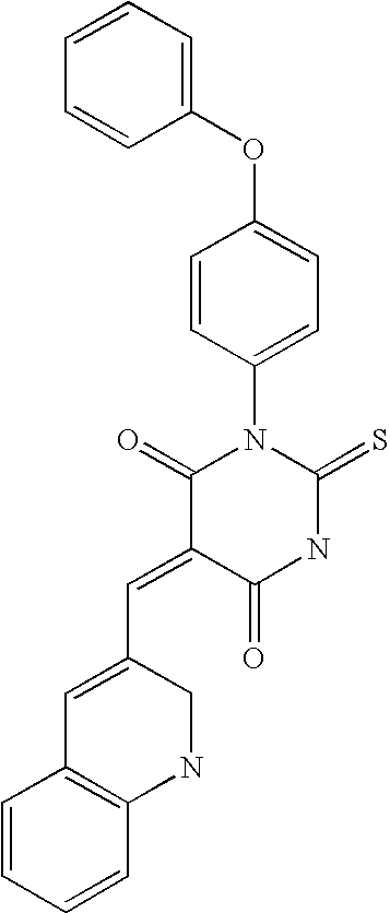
C1(OC2=CC=C(N3C(=O)C(=CC4=CC5=C(NC4)C=CC=C5)C(=O)NC3=S)C=C2)=CC=CC=C1
